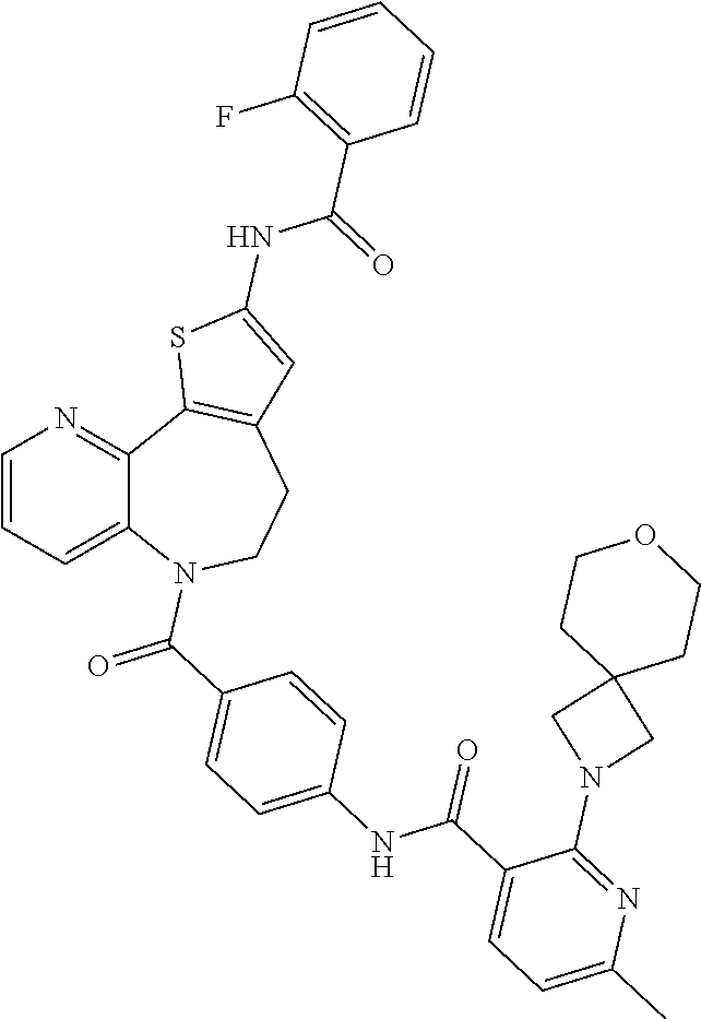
C12=CC=CN=C1C1=C(CCN2C(=O)C2=CC=C(NC(C3=CC=C(C)N=C3N3CC4(C3)CCOCC4)=O)C=C2)C=C(NC(=O)C2=C(F)C=CC=C2)S1
